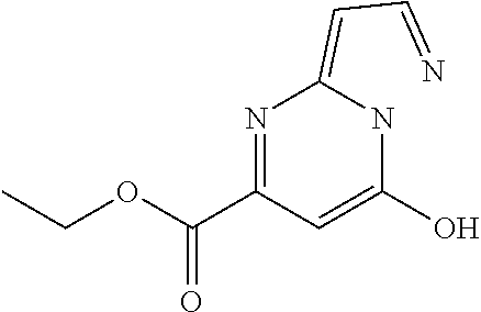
N1=C(C(OCC)=O)C=C(O)NC1=CC=N
